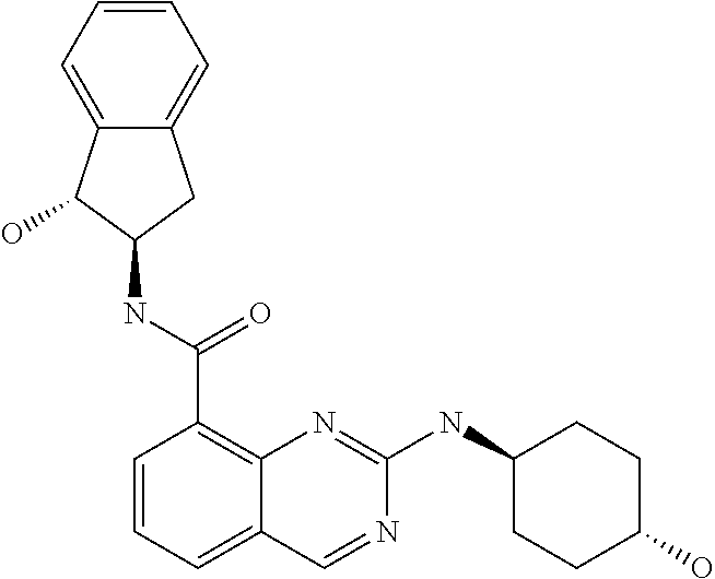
C1=CC=C2C(=C1C(NC1CC3=CC=CC=C3C1O)=O)N=C(NC1CCC(O)CC1)N=C2
